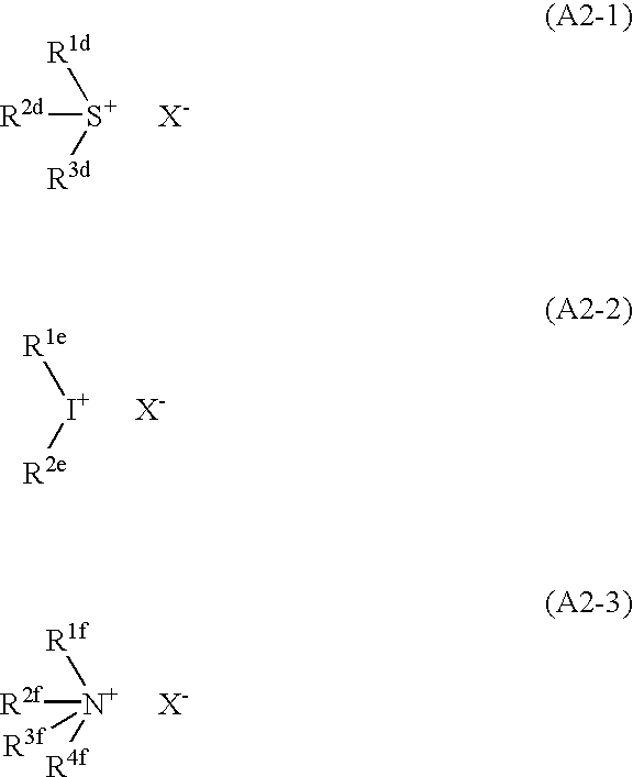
[R1d][S+]([R3d])[R2d].[X-].[R1e][I+][R2e].[X-].[R1f][N+]([R4f])([R2f])[R3f].[X-]
